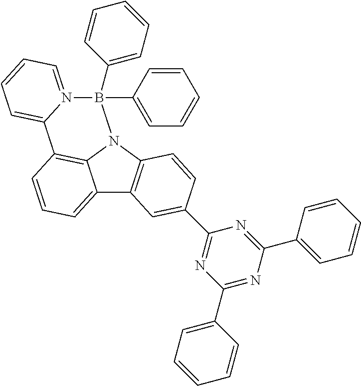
C12=CC=CC3=C1N(C1=C2C=C(C2=NC(C4=CC=CC=C4)=NC(C4=CC=CC=C4)=N2)C=C1)B(C1=CC=CC=C1)(C1=CC=CC=C1)N1=CC=CC=C31
